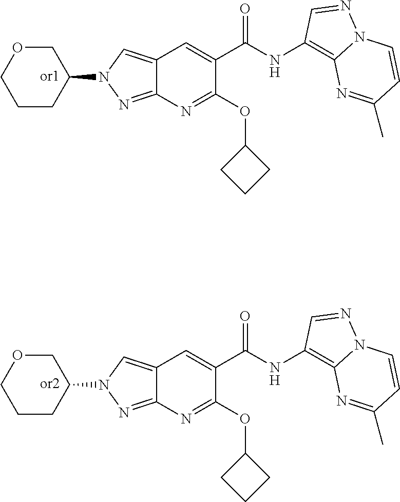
C12=CN(C3COCCC3)N=C1N=C(OC1CCC1)C(C(NC1=C3N(N=C1)C=CC(C)=N3)=O)=C2.C12=CN(C3COCCC3)N=C1N=C(OC1CCC1)C(C(NC1=C3N(N=C1)C=CC(C)=N3)=O)=C2
